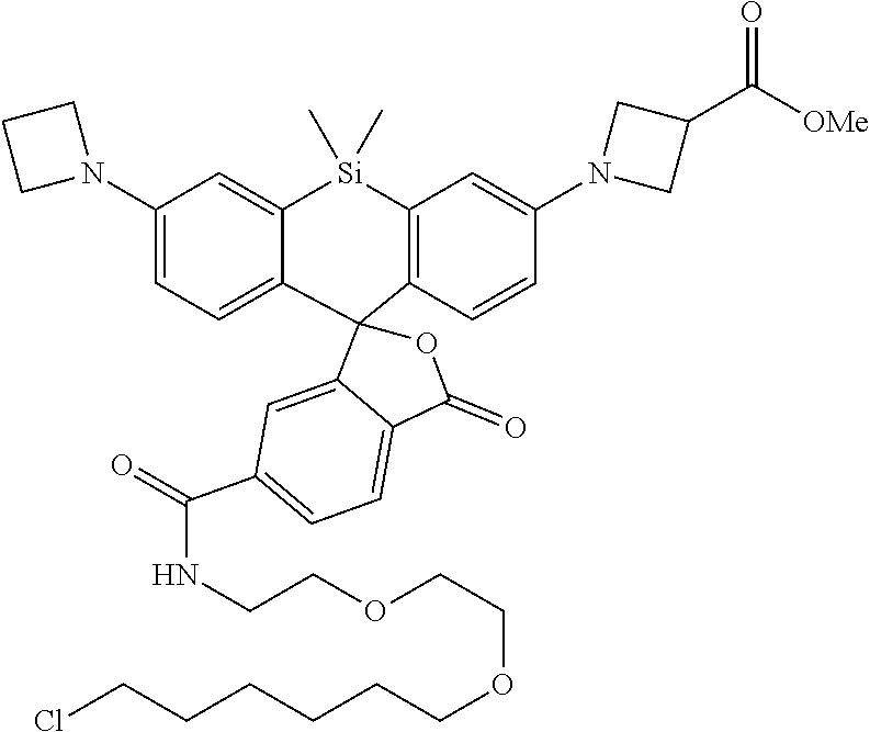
C1(N2CCC2)=CC=C2C(=C1)[Si](C)(C)C1=C(C23C2=CC(C(NCCOCCOCCCCCCCl)=O)=CC=C2C(=O)O3)C=CC(N2CC(C([OMe])=O)C2)=C1
